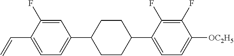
C1=C(F)C(C=C)=CC=C1C1CCC(C2=CC=C([OC2H5])C(F)=C2F)CC1
